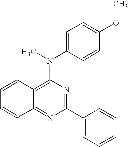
C12=NC(C3=CC=CC=C3)=NC(N(C3=CC=C(OC)C=C3)C)=C1C=CC=C2
